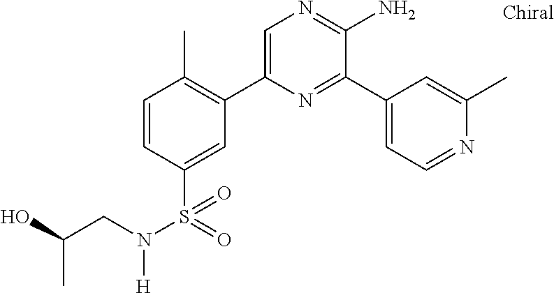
C1(C2=C(C)C=CC(S(=O)(=O)N(CC(O)C)[H])=C2)=CN=C(N)C(C2=CC=NC(C)=C2)=N1
